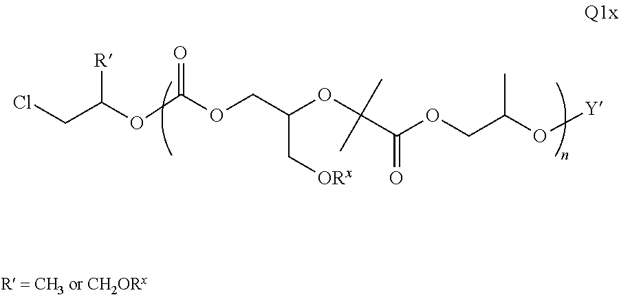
ClCC(OC(OCC(OC(C(OCC(C)O[Y])=O)(C)C)C[ORx])=O)[R]
